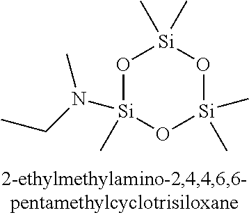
O1[Si](N(CC)C)(C)O[Si](C)(C)O[Si]1(C)C
